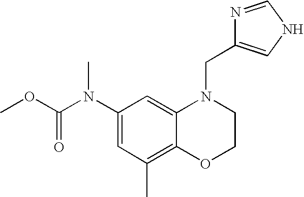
C1(N(C(OC)=O)C)=CC(C)=C2C(=C1)N(CC1=CNC=N1)CCO2
